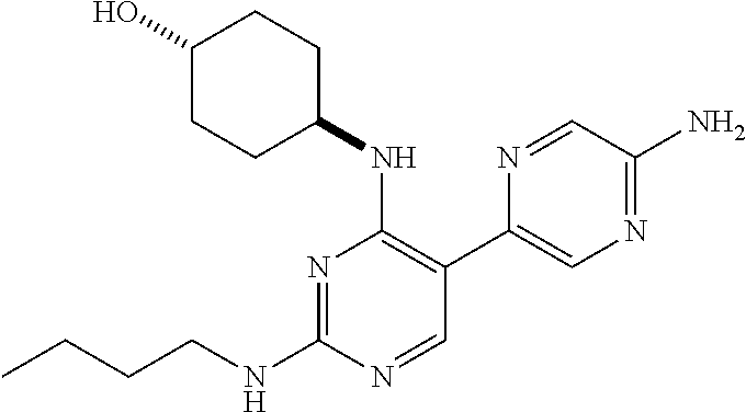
N1=C(NCCCC)N=CC(C2=CN=C(N)C=N2)=C1NC1CCC(O)CC1
